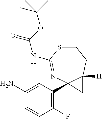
C1=C(N)C=CC(F)=C1C12N=C(NC(=O)OC(C)(C)C)SCCC1([H])C2
